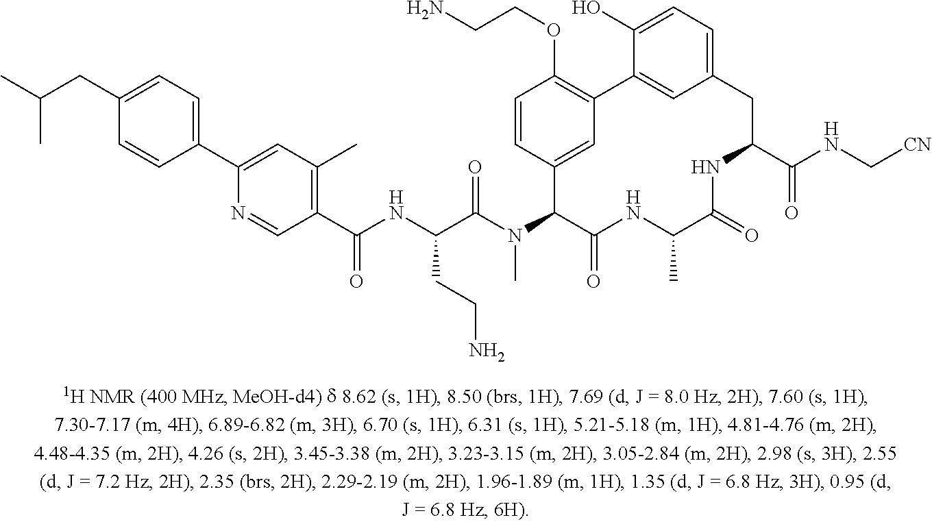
C1(C2=CC(C)=C(C(NC(C(N(C3C(=O)NC(C)C(=O)NC(C(NC[CN])=O)CC4=CC=C(O)C(=C4)C4=C(OCCN)C=CC3=C4)C)=O)CCN)=O)C=N2)=CC=C(CC(C)C)C=C1
